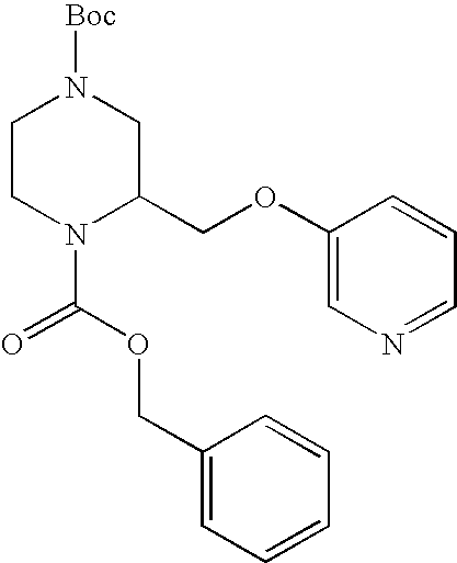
C1CN(C(=O)OCC2=CC=CC=C2)C(COC2=CN=CC=C2)CN1[Boc]
